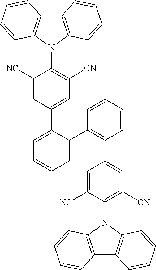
C12=C(N(C3=C([CN])C=C(C4=CC=CC=C4C4=C(C5=CC([CN])=C(N6C7=C(C8=C6C=CC=C8)C=CC=C7)C([NC])=C5)C=CC=C4)C=C3[NC])C3=C1C=CC=C3)C=CC=C2
